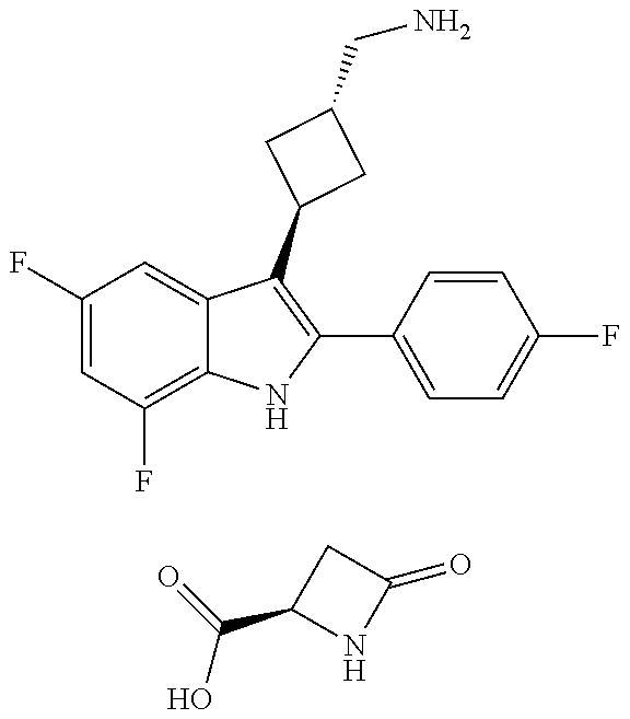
C1(F)=CC(F)=C2C(=C1)C(C1CC(CN)C1)=C(C1=CC=C(F)C=C1)N2.OC(=O)C1NC(=O)C1
